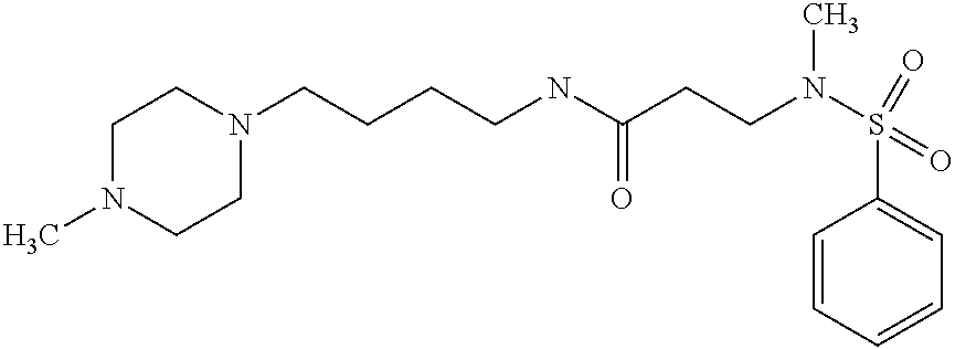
C(NC(CCN(S(C1=CC=CC=C1)(=O)=O)C)=O)CCCN1CCN(C)CC1
